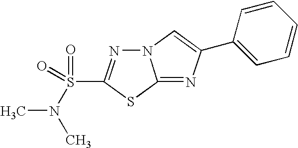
N12N=C(S(=O)(=O)N(C)C)SC1=NC(C1=CC=CC=C1)=C2
